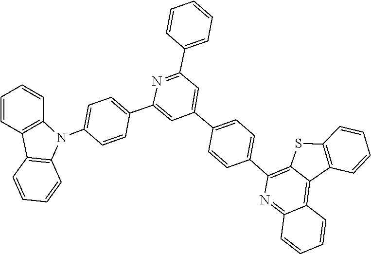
C1=CC2=C(C=C1)N(C1=CC=C(C3=CC(C4=CC=C(C5=C6SC7=C(C6=C6C(=N5)C=CC=C6)C=CC=C7)C=C4)=CC(C4=CC=CC=C4)=N3)C=C1)C1=C2C=CC=C1
